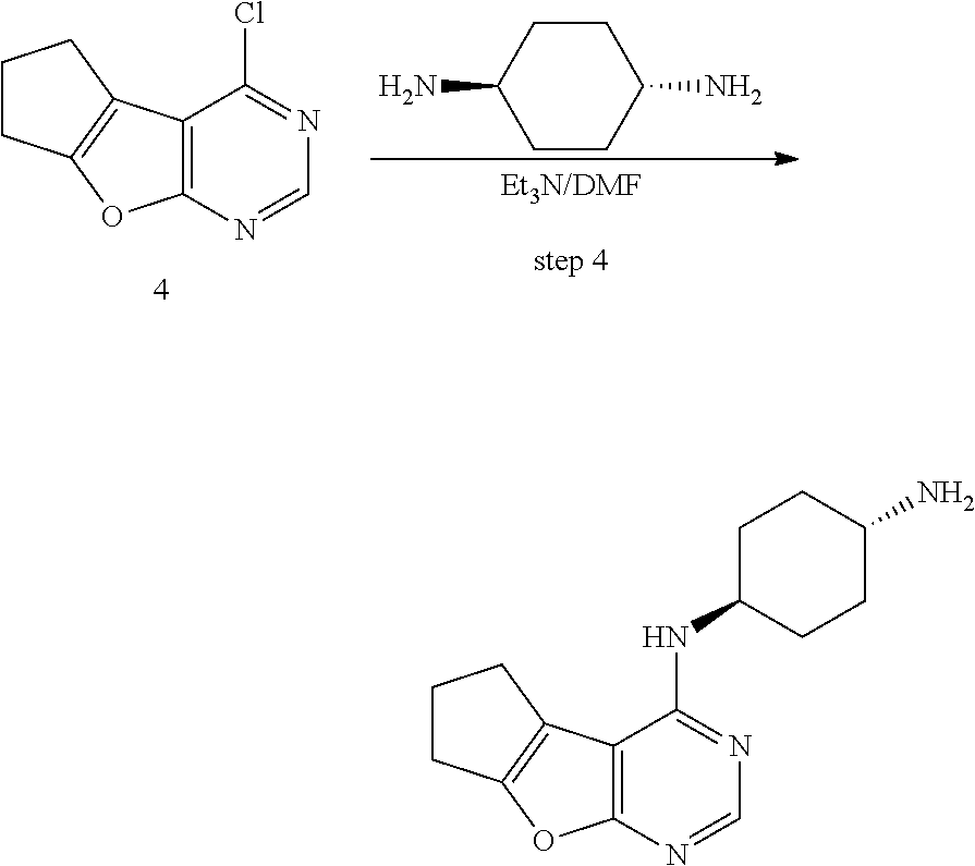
C12=C(N=CN=C1NC1CCC(N)CC1)OC1=C2CCC1.C12=C(N=CN=C1Cl)OC1=C2CCC1.C1(N)CCC(N)CC1
